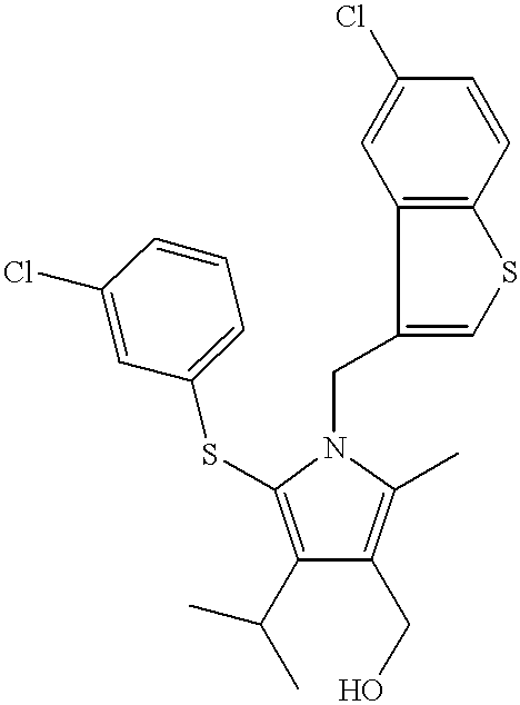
C1(C(C)C)=C(SC2=CC=CC(Cl)=C2)N(CC2=CSC3=C2C=C(Cl)C=C3)C(C)=C1CO
